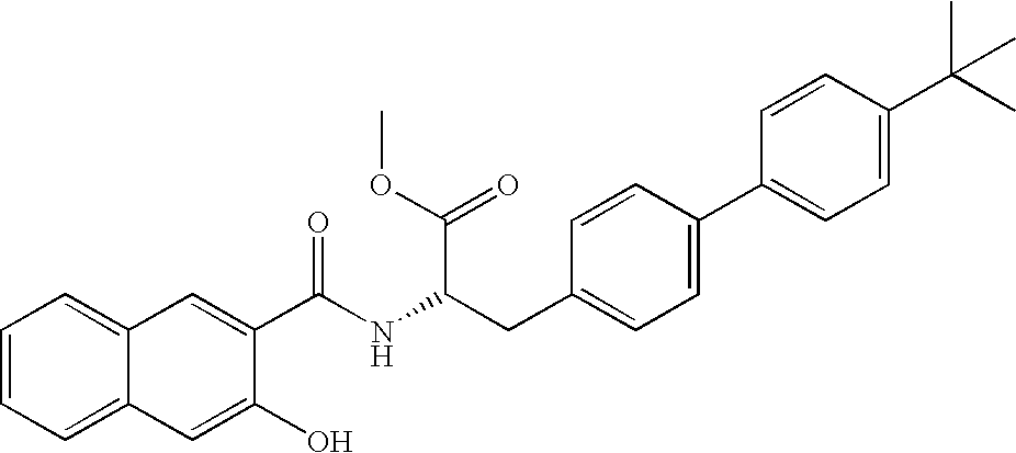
C1=CC=C2C(=C1)C=C(C(NC(CC1=CC=C(C3=CC=C(C(C)(C)C)C=C3)C=C1)C(=O)OC)=O)C(O)=C2
